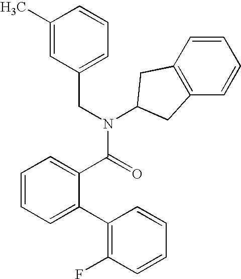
C1(CN(C(C2=CC=CC=C2C2=C(F)C=CC=C2)=O)C2CC3=C(C=CC=C3)C2)=CC=CC(C)=C1
